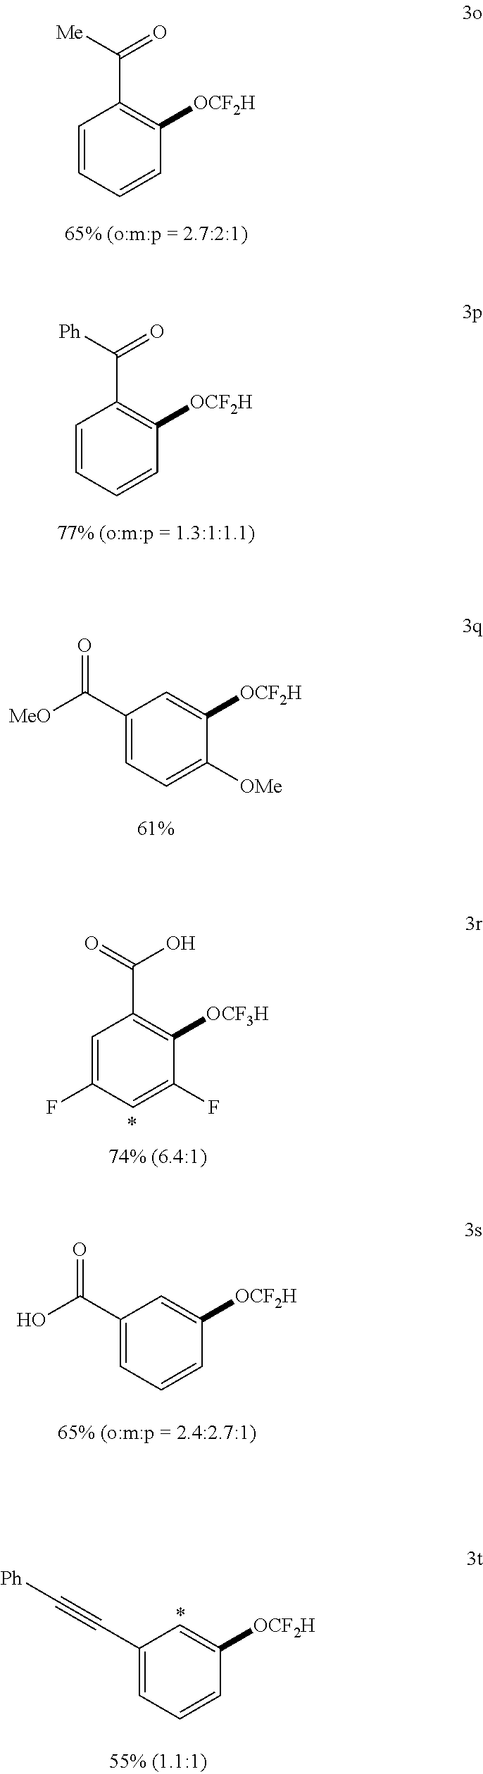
C1=CC=CC([OCF2H])=C1C([Me])=O.C1=CC=CC([OCF2H])=C1C([Ph])=O.C1(C([MeO])=O)=CC=C([OMe])C([OCF2H])=C1.C1(C(O)=O)=CC=CC([OCF2H])=C1.C1=C(F)C=C(F)C([OCF3H])=C1C(=O)O.C1(C#C[Ph])=CC=CC([OCF2H])=C1
